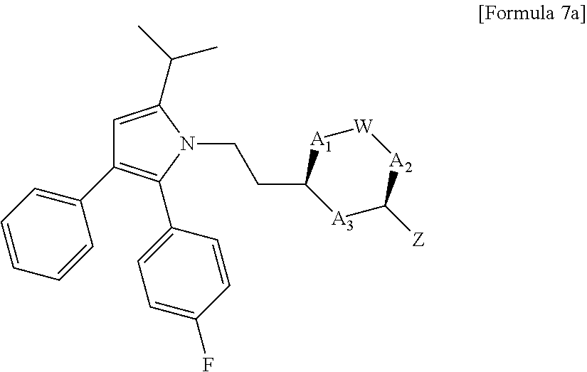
C1=C(C(C)C)N(CCC2[A3]C([Z])[A2][W][A1]2)C(C2=CC=C(F)C=C2)=C1C1=CC=CC=C1
